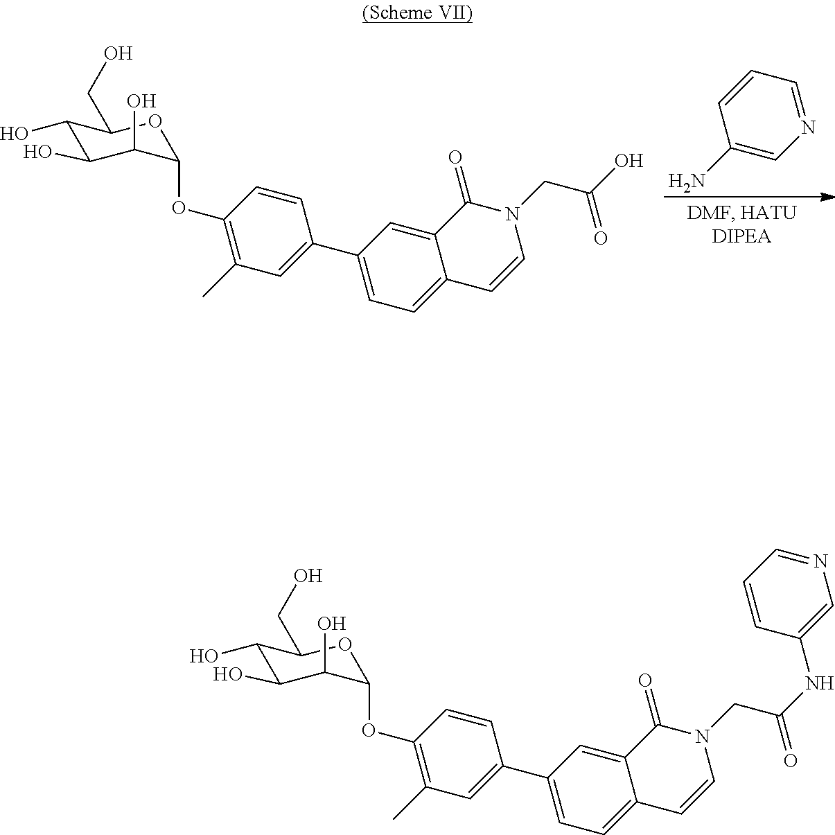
C1(N)=CN=CC=C1.C1=CC(OC2C(O)C(O)C(O)C(CO)O2)=C(C)C=C1C1=CC=C2C(=C1)C(=O)N(CC(O)=O)C=C2.C1=CC(OC2C(O)C(O)C(O)C(CO)O2)=C(C)C=C1C1=CC=C2C(=C1)C(=O)N(CC(NC1=CN=CC=C1)=O)C=C2
